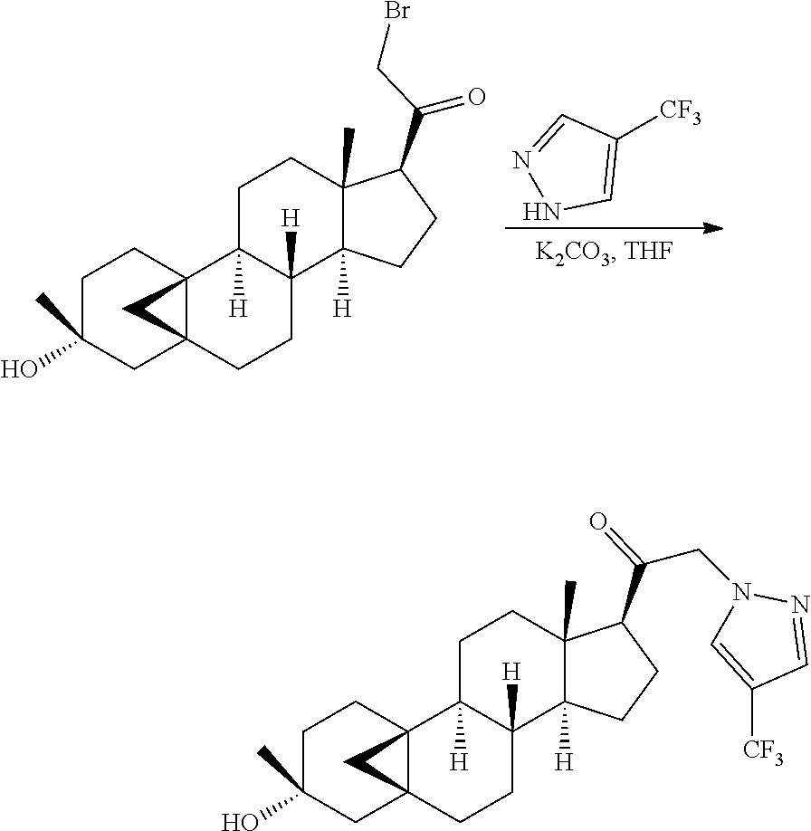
C1C(C)(O)CC23C(C1)(C1([H])C([H])(CC2)C2([H])C(C)(CC1)C(C(CN1C=C([CF3])C=N1)=O)CC2)C3.C1C(C)(O)CC23C(C1)(C1([H])C([H])(CC2)C2([H])C(C)(CC1)C(C(=O)CBr)CC2)C3.C1([CF3])=CNN=C1
